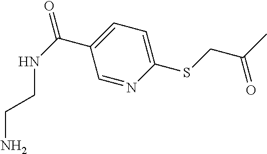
C1=C(C(NCCN)=O)C=NC(SCC(C)=O)=C1
